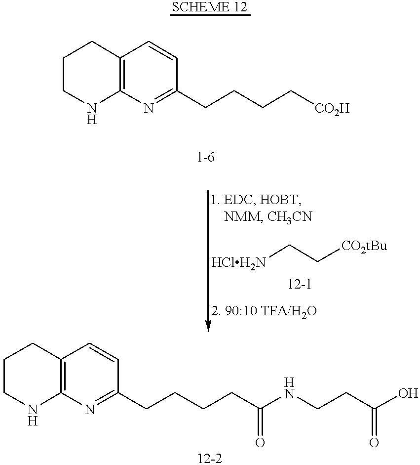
C1CNC2=C(C1)C=CC(CCCC[CO2H])=N2.[HClH2N]CC[CO2tBu].C1CNC2=C(C1)C=CC(CCCCC(NCCC(O)=O)=O)=N2
